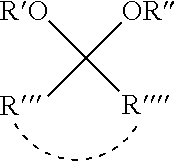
[RO]C([OR])([R])[R]
